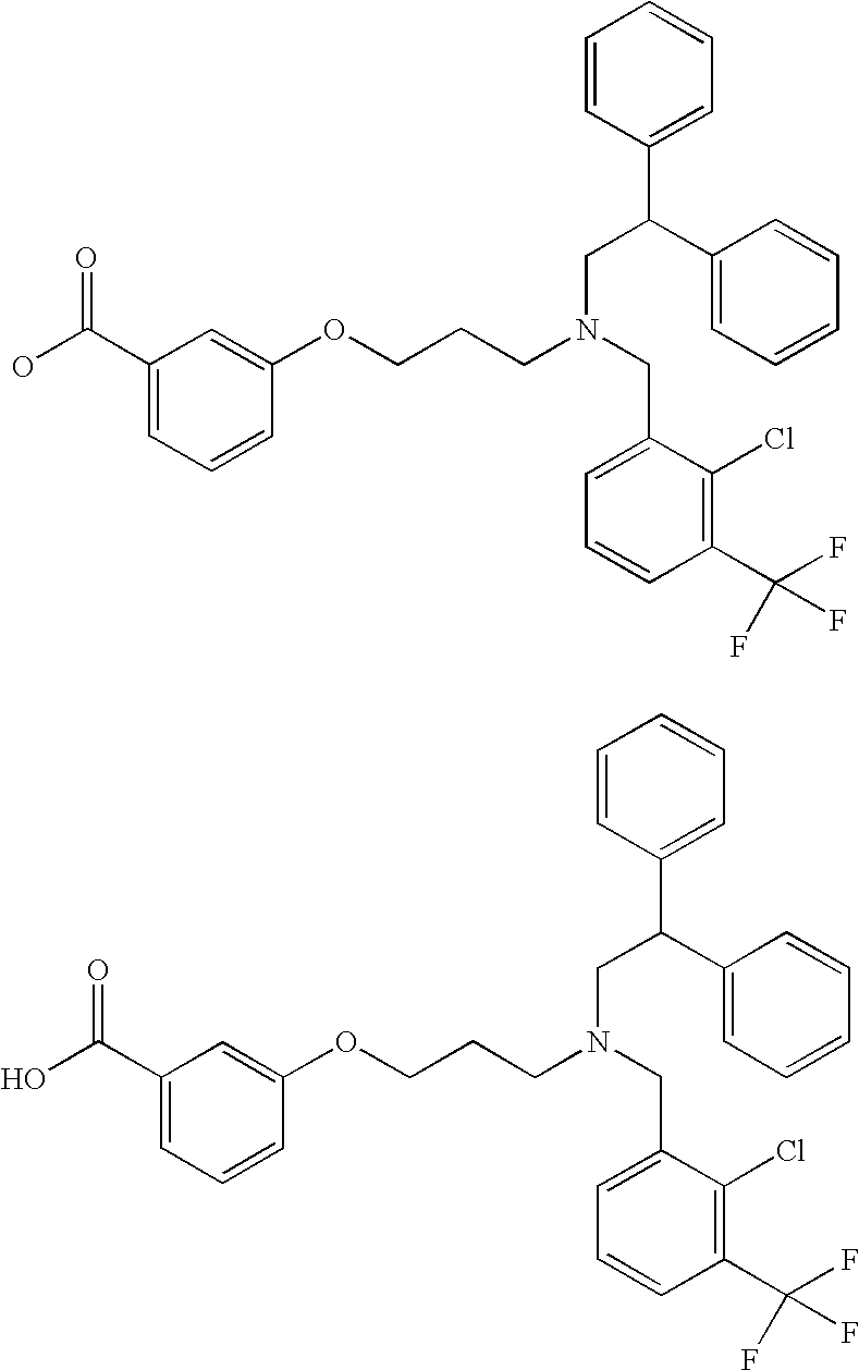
C1=C(C(O)=O)C=C(OCCCN(CC2=CC=CC(C(F)(F)F)=C2Cl)CC(C2=CC=CC=C2)C2=CC=CC=C2)C=C1.C1=C(C(O)=O)C=C(OCCCN(CC2=CC=CC(C(F)(F)F)=C2Cl)CC(C2=CC=CC=C2)C2=CC=CC=C2)C=C1
